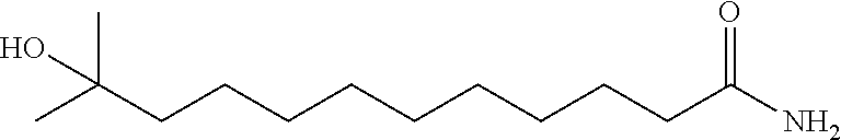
CC(CCCCCCCCCC(N)=O)(C)O
